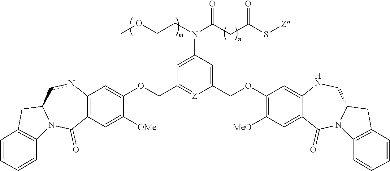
COCCN(C(CC(S[Z])=O)=O)C1=CC(COC2=CC3=C(C=C2[OMe])C(=O)N2C(cn3)CC3=C2C=CC=C3)=[Z]C(COC2=C([MeO])C=C3C(=C2)NCC2N(C3=O)C3=C(C2)C=CC=C3)=C1
